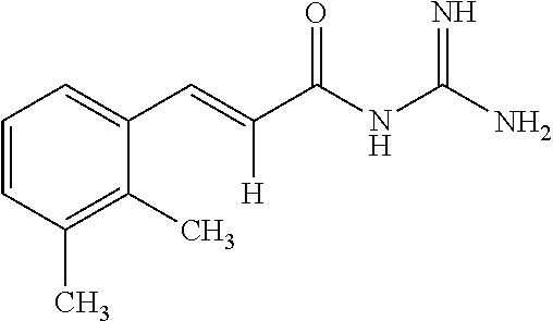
C1=CC(C)=C(C)C(C=C(C(NC(N)=N)=O)[H])=C1
